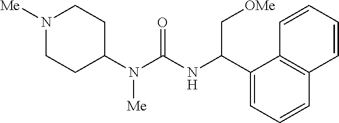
N1([Me])CCC(N(C(NC(C2=CC=CC3=C2C=CC=C3)C[OMe])=O)[Me])CC1
